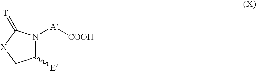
C1([E])N([A][COOH])C(=[T])[X]C1
